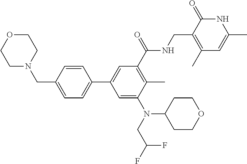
C1=C(CN2CCOCC2)C=CC(C2=CC(C(NCC3=C(C)C=C(C)NC3=O)=O)=C(C)C(N(CC(F)F)C3CCOCC3)=C2)=C1
